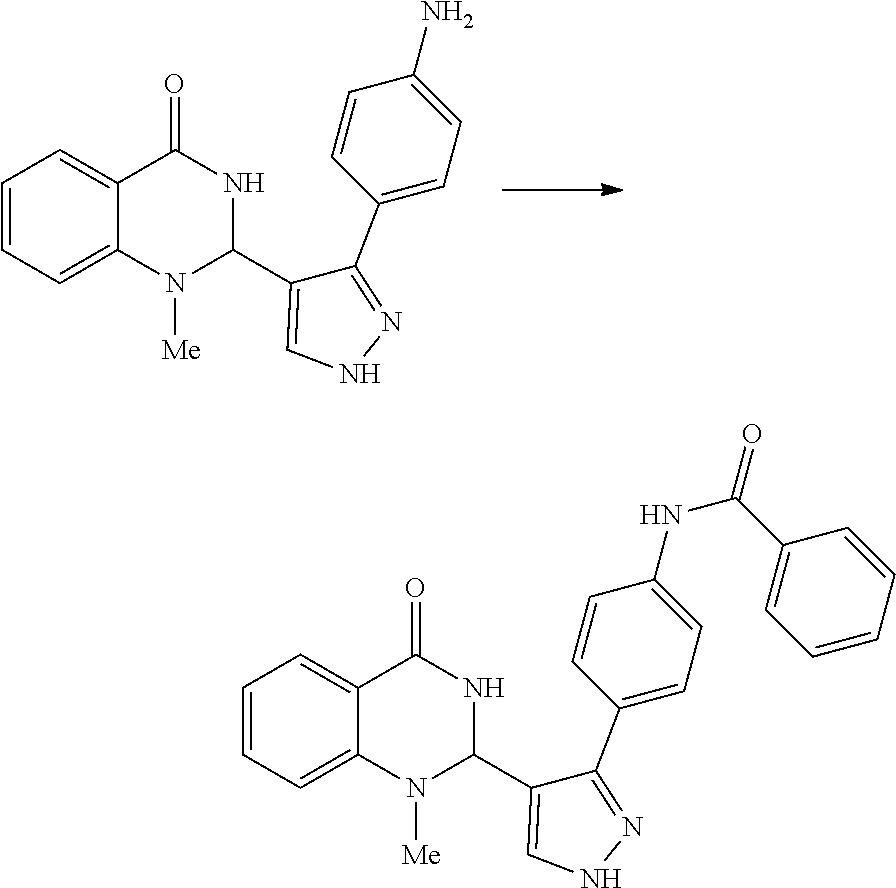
C1=CC=C2C(=C1)C(=O)NC(C1=CNN=C1C1=CC=C(N)C=C1)N2[Me].C1=CC=C2C(=C1)C(=O)NC(C1=CNN=C1C1=CC=C(NC(C3=CC=CC=C3)=O)C=C1)N2[Me]
